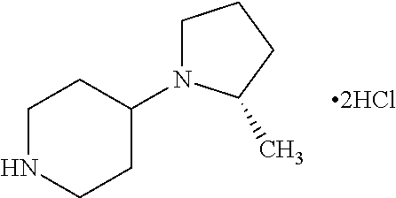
C1NCCC(N2CCCC2C)C1
